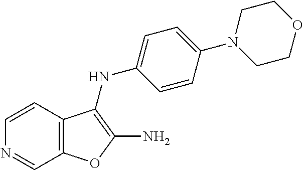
C1=CC2=C(C=N1)OC(N)=C2NC1=CC=C(N2CCOCC2)C=C1
